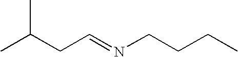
CC(C)CC=NCCCC
